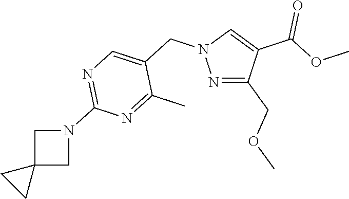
N1=C(COC)C(C(=O)OC)=CN1CC1=CN=C(N2CC3(C2)CC3)N=C1C
